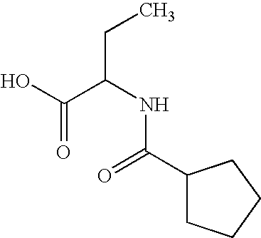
OC(C(NC(=O)C1CCCC1)CC)=O
